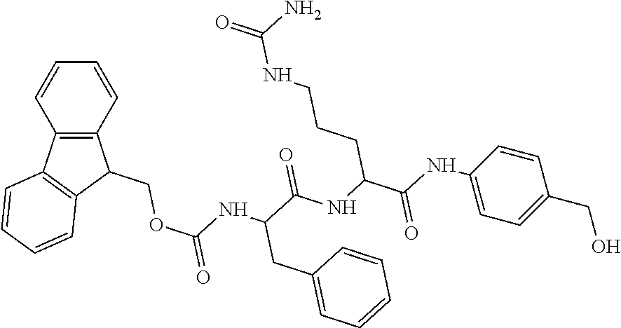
C12=C(C=CC=C1)C(COC(=O)NC(CC1=CC=CC=C1)C(NC(C(=O)NC1=CC=C(CO)C=C1)CCCNC(=O)N)=O)C1=C2C=CC=C1
